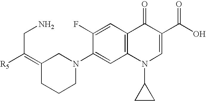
C1(N2CC(=C([R5])CN)CCC2)=CC2=C(C=C1F)C(=O)C(C(O)=O)=CN2C1CC1
